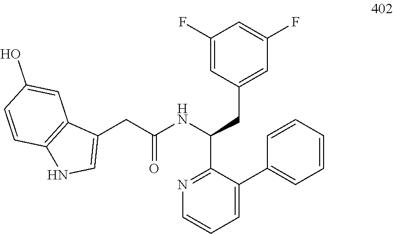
N1=C(C(NC(CC2=CNC3=C2C=C(O)C=C3)=O)CC2=CC(F)=CC(F)=C2)C(C2=CC=CC=C2)=CC=C1
